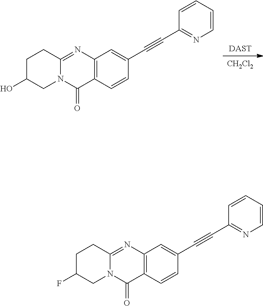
[DAST].[CH2Cl2].C12=C(N=C3N(C1=O)CC(O)CC3)C=C(C#CC1=NC=CC=C1)C=C2.C12=C(N=C3N(C1=O)CC(F)CC3)C=C(C#CC1=NC=CC=C1)C=C2
